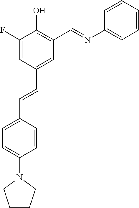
C1=C(F)C(O)=C(C=NC2=CC=CC=C2)C=C1C=CC1=CC=C(N2CCCC2)C=C1
